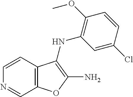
C1=CC2=C(C=N1)OC(N)=C2NC1=C(OC)C=CC(Cl)=C1
